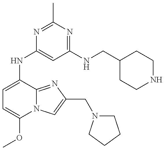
C1=C(NC2=CC(NCC3CCNCC3)=NC(C)=N2)C2=NC(CN3CCCC3)=CN2C(OC)=C1
